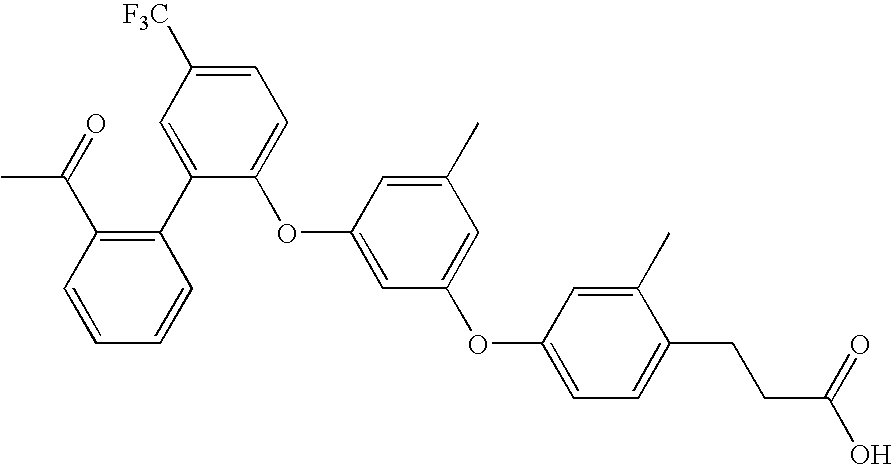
C1(OC2=CC(OC3=CC=C(CCC(O)=O)C(C)=C3)=CC(C)=C2)=CC=C([F3C])C=C1C1=C(C(C)=O)C=CC=C1
